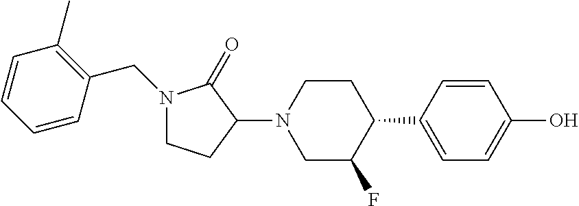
C1=C(C2CCN(C3C(=O)N(CC4=C(C)C=CC=C4)CC3)CC2F)C=CC(O)=C1
